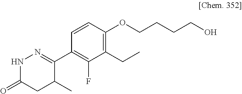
N1C(=O)CC(C)C(C2=C(F)C(CC)=C(OCCCCO)C=C2)=N1
